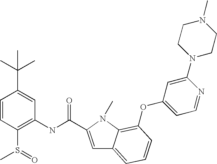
C1=CC(S(=O)C)=C(NC(=O)C2=CC3=CC=CC(OC4=CC=NC(N5CCN(C)CC5)=C4)=C3N2C)C=C1C(C)(C)C
